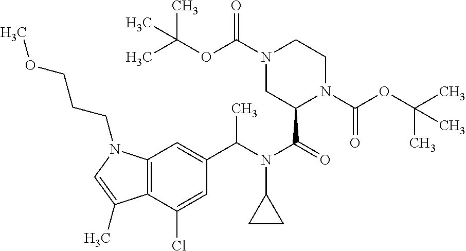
C(N(C(=O)C1N(C(OC(C)(C)C)=O)CCN(C(OC(C)(C)C)=O)C1)C1CC1)(C)C1=CC2=C(C(Cl)=C1)C(C)=CN2CCCOC
